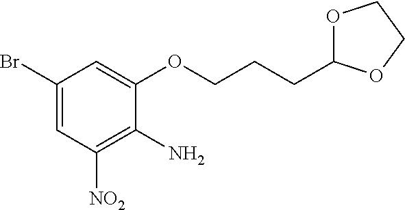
C1(Br)=CC([NO2])=C(N)C(OCCCC2OCCO2)=C1
